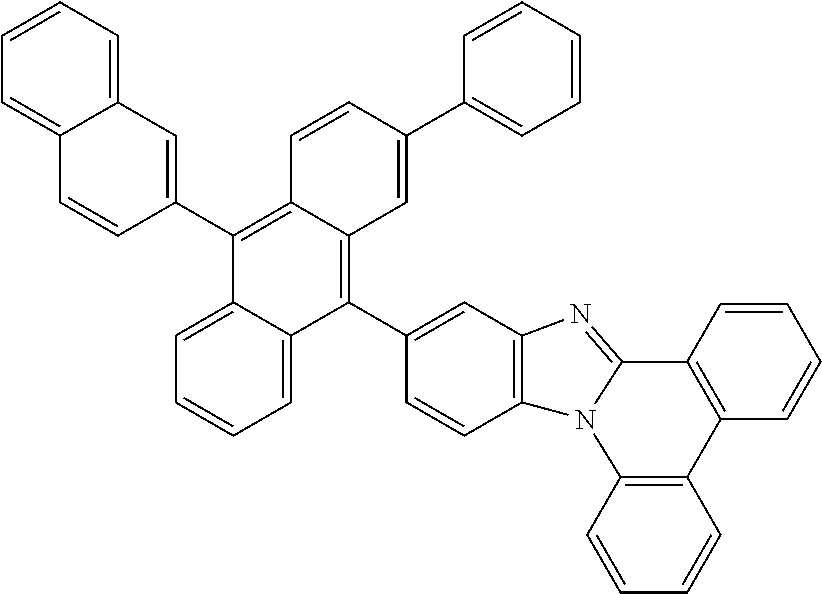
C1=CC2=C(C=C1)N1C(=NC3=C1C=CC(C1=C4C(=C(C5=CC6=CC=CC=C6C=C5)C5=CC=CC=C15)C=CC(C1=CC=CC=C1)=C4)=C3)C1=C2C=CC=C1
